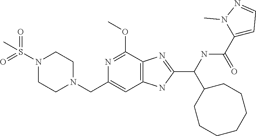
N1=C(OC)C2=C(C=C1CN1CCN(S(=O)(=O)C)CC1)NC(C(NC(=O)C1=CC=NN1C)C1CCCCCCC1)=N2
